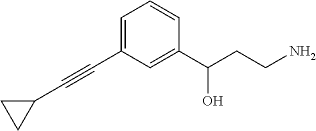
C(#CC1=CC=CC(C(CCN)O)=C1)C1CC1
